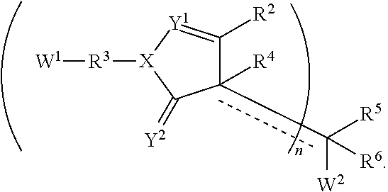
c1(c([R5])([W2])[R6])([R4])C([R2])=[Y1][X]([R3][W1])C1=[Y2]
